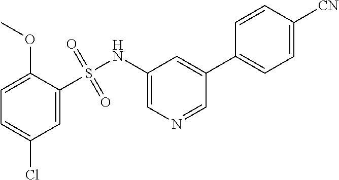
C1=C(Cl)C=C(S(NC2=CN=CC(C3=CC=C([CN])C=C3)=C2)(=O)=O)C(OC)=C1
